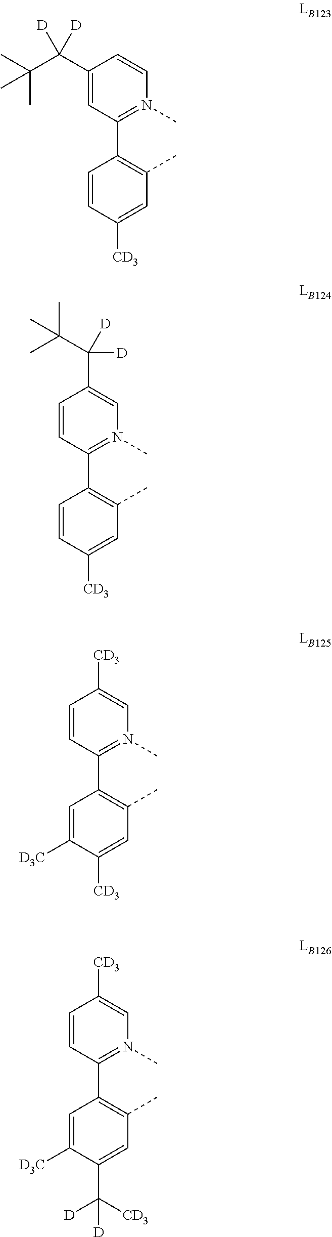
C1(C(C(C)(C)C)([D])[D])=CC(C2=C(C)C=C([CD3])C=C2)=N(C)C=C1.C1=CC(C2=C(C)C=C([CD3])C=C2)=N(C)C=C1C([D])([D])C(C)(C)C.C1=CC(C2=C(C)C=C([CD3])C([D3C])=C2)=N(C)C=C1[CD3].C1=CC(C2=C(C)C=C(C([D])([D])[CD3])C([D3C])=C2)=N(C)C=C1[CD3]
